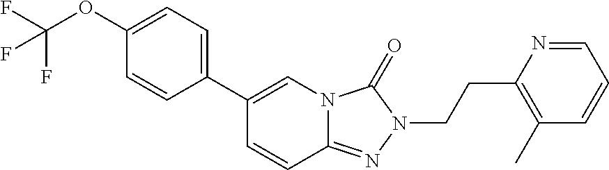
C1=CC2=NN(CCC3=C(C)C=CC=N3)C(=O)N2C=C1C1=CC=C(OC(F)(F)F)C=C1
